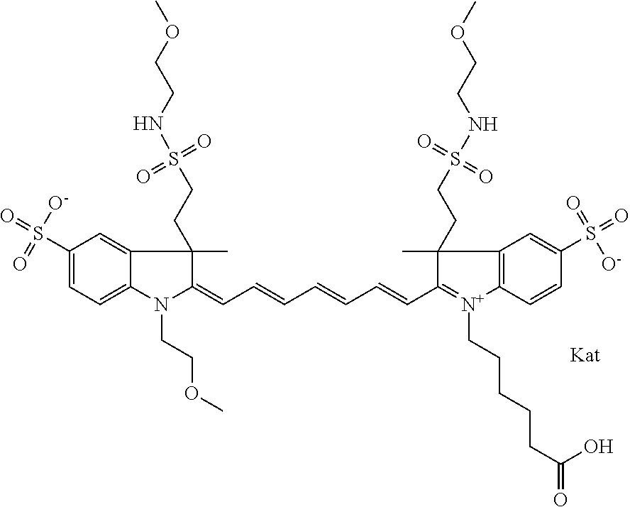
N1(CCOC)C(=CC=CC=CC=CC2=[N+](CCCCCC(=O)O)C3=C(C2(C)CCS(=O)(=O)NCCOC)C=C(S(=O)(=O)[O-])C=C3)C(C)(CCS(=O)(=O)NCCOC)C2=CC(S(=O)(=O)[O-])=CC=C12
